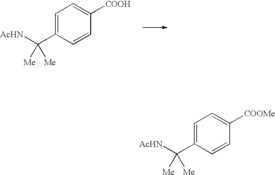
C1=C(C([AcHN])([Me])[Me])C=CC([COOMe])=C1.C1=C(C([AcHN])([Me])[Me])C=CC([COOH])=C1
